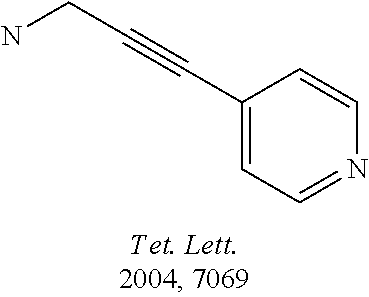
C1(C#CCN)=CC=NC=C1
